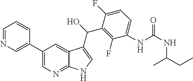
C1(C2=CN=CC=C2)=CN=C2C(=C1)C(C(C1=C(F)C(NC(NC(C)CC)=O)=CC=C1F)O)=CN2
